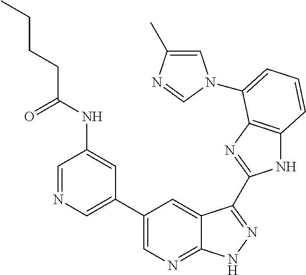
C1(C2=CN=CC(NC(CCCC)=O)=C2)=CN=C2C(=C1)C(C1=NC3=C(N1)C=CC=C3N1C=C(C)N=C1)=NN2
